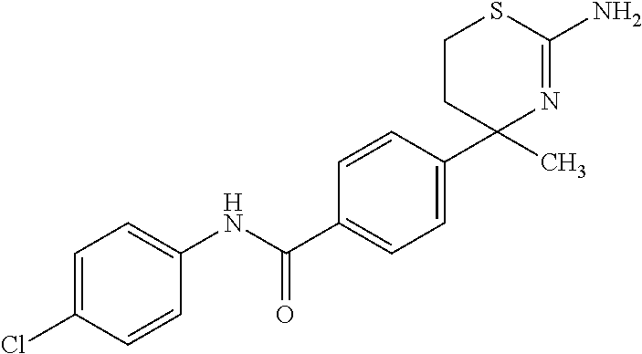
C1=C(Cl)C=CC(NC(C2=CC=C(C3(C)N=C(N)SCC3)C=C2)=O)=C1
